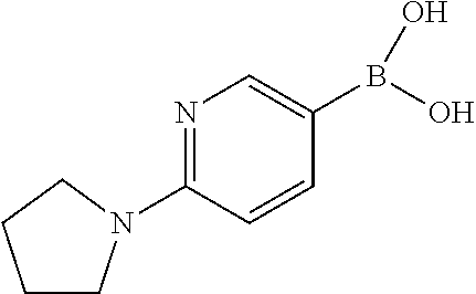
N1=C(N2CCCC2)C=CC(B(O)O)=C1
